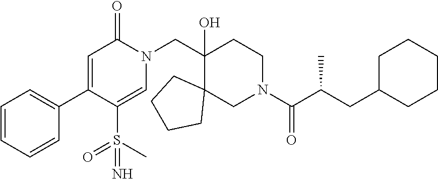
C(C1(O)C2(CN(C(C(CC3CCCCC3)C)=O)CC1)CCCC2)N1C(=O)C=C(C2=CC=CC=C2)C(S(C)(=O)=N)=C1
